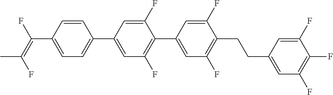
C1=CC(C(=C(F)C)F)=CC=C1C1=CC(F)=C(C2=CC(F)=C(CCC3=CC(F)=C(F)C(F)=C3)C(F)=C2)C(F)=C1
